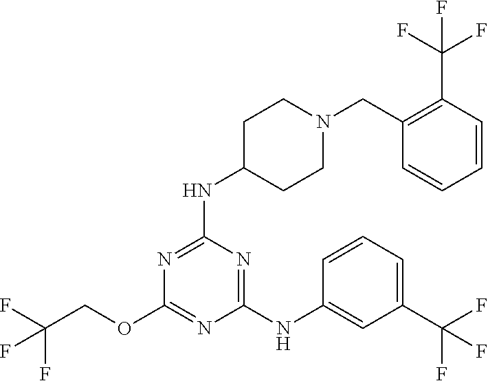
C1C(NC2=NC(OCC(F)(F)F)=NC(NC3=CC(C(F)(F)F)=CC=C3)=N2)CCN(CC2=C(C(F)(F)F)C=CC=C2)C1
